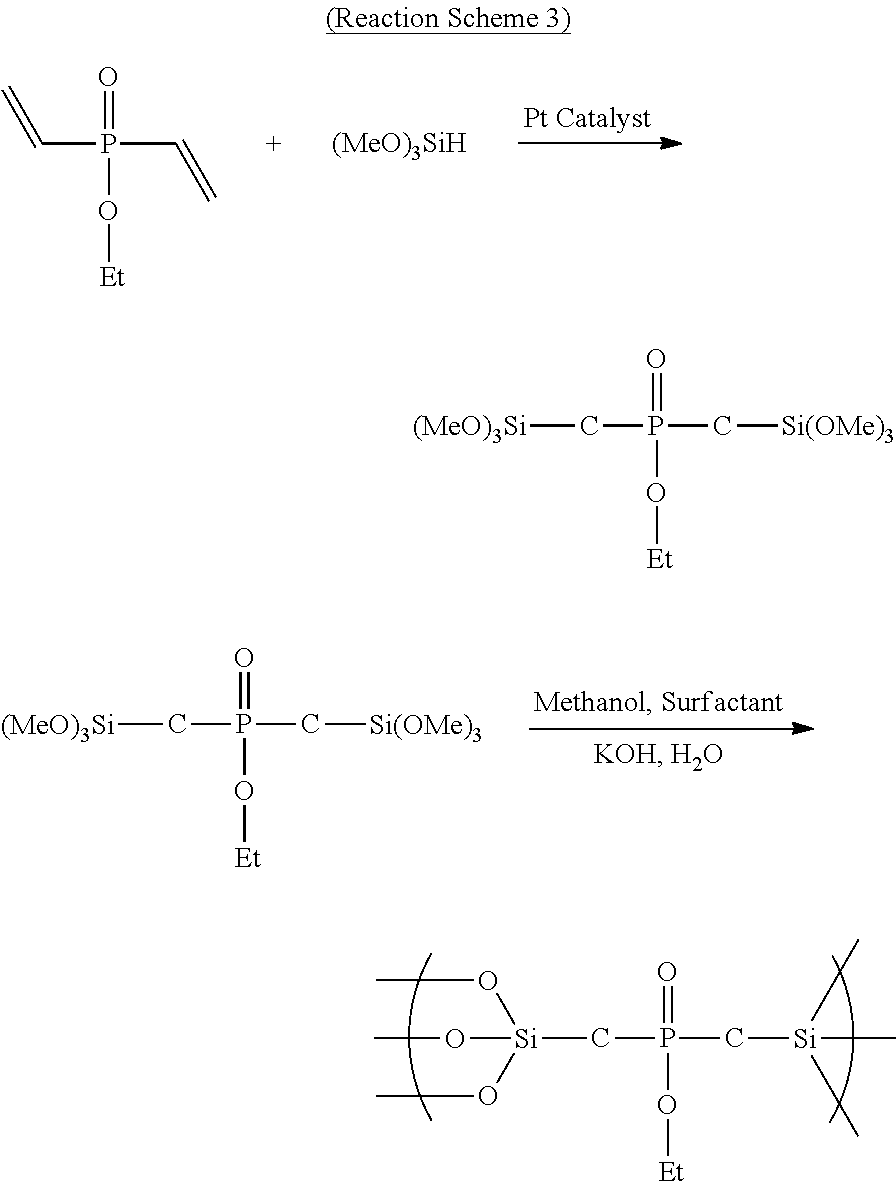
C(P(=O)(C=C)O[Et])=C.[(MeO)3SiH].C(P(C[Si(OMe)3])(=O)O[Et])[(MeO)3Si].C(P(C[Si](C)(C)C)(=O)O[Et])[Si](OC)(OC)OC.C(P(C[Si(OMe)3])(=O)O[Et])[(MeO)3Si]
